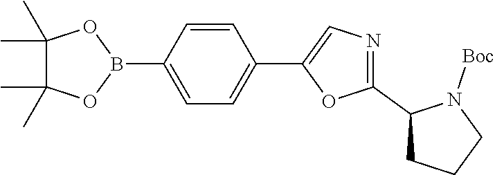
C1=CC(B2OC(C)(C)C(C)(C)O2)=CC=C1C1=CN=C(C2CCCN2[Boc])O1
